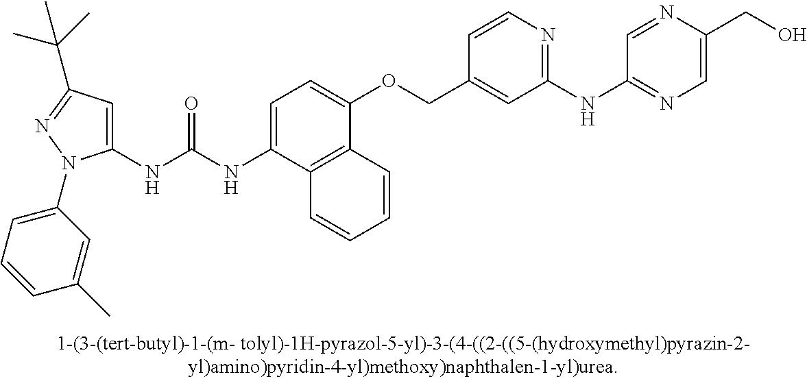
C1(NC(NC2=CC=C(OCC3=CC(NC4=NC=C(CO)N=C4)=NC=C3)C3=C2C=CC=C3)=O)=CC(C(C)(C)C)=NN1C1=CC=CC(C)=C1
